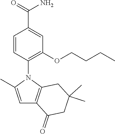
C1=C(C)N(C2=C(OCCCC)C=C(C(=O)N)C=C2)C2=C1C(=O)CC(C)(C)C2
